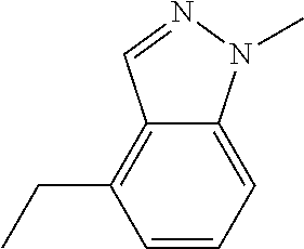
C1=CC=C2C(=C1CC)C=NN2C
